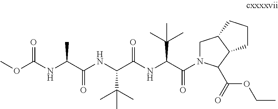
N(C(C(=O)NC(C(=O)NC(C(=O)N1CC2C(C1C(OCC)=O)CCC2)C(C)(C)C)C(C)(C)C)C)C(=O)OC
